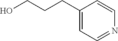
OCCCC1=CC=NC=C1
